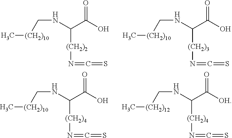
C[(CH2)10]CNC(C(O)=O)[(CH2)2]N=C=S.C[(CH2)10]CNC(C(O)=O)[(CH2)3]N=C=S.C[(CH2)10]CNC(C(O)=O)[(CH2)4]N=C=S.C[(CH2)12]CNC(C([OH])=O)[(CH2)4]N=C=S
